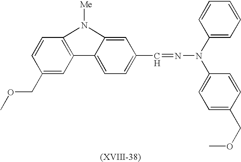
COCC1=CC2=C(C=C1)N([Me])C1=CC(C=NN(C3=CC=C(COC)C=C3)C3=CC=CC=C3)=CC=C21
